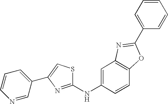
C1=C(NC2=NC(C3=CC=CN=C3)=CS2)C=CC2=C1N=C(C1=CC=CC=C1)O2
